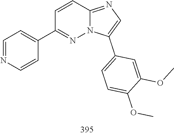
C1(C2=CC=NC=C2)=NN2C(=NC=C2C2=CC=C(OC)C(OC)=C2)C=C1
